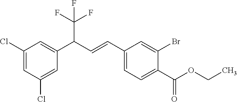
C1(Cl)=CC(Cl)=CC(C(C=CC2=CC=C(C(OCC)=O)C(Br)=C2)C(F)(F)F)=C1
